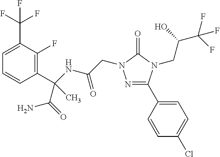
N1=C(C2=CC=C(Cl)C=C2)N(CC(C(F)(F)F)O)C(=O)N1CC(NC(C1=C(F)C(C(F)(F)F)=CC=C1)(C(=O)N)C)=O
